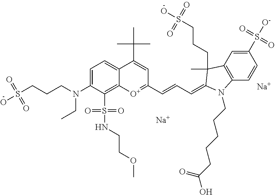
C1=C(N(CCCS(O)(=O)=O)CC)C(S(NCCOC)(=O)=O)=C2C(=C1)C(C(C)(C)C)=CC(C=CC=C1C(C)(CCCS(O)(=O)=O)C3=C(C=CC(S([O-])(=O)=O)=C3)N1CCCCCC(O)=O)=[O+]2.[Na].[Na]
